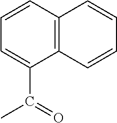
C12=C(C=CC=C1C(=O)C)C=CC=C2
